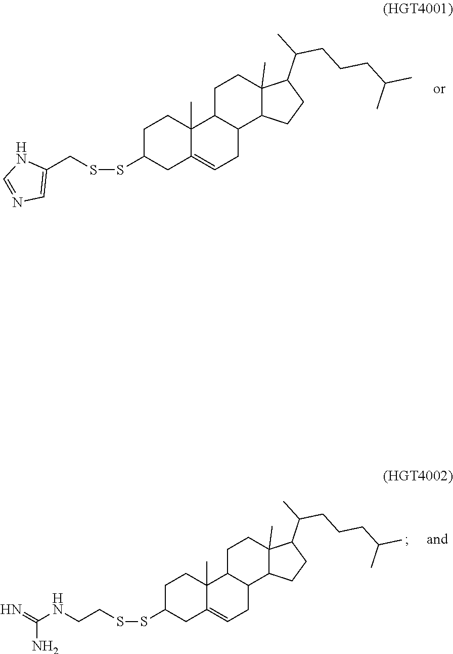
C1C(SSCC2=CN=CN2)CC2=CCC3C(C2(C)C1)CCC1(C)C3CCC1C(C)CCCC(C)C.C1C(SSCCNC(=N)N)CC2=CCC3C(C2(C)C1)CCC1(C)C3CCC1C(C)CCCC(C)C
